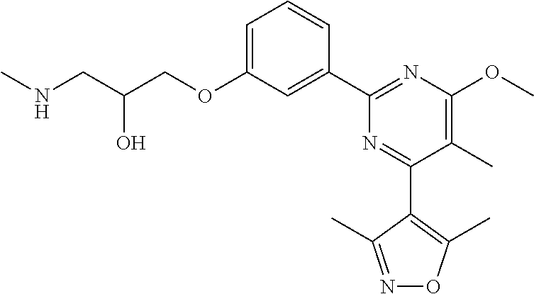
C1=C(OCC(CNC)O)C=C(C2=NC(OC)=C(C)C(C3=C(C)ON=C3C)=N2)C=C1
